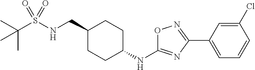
C(S(NCC1CCC(NC2=NC(C3=CC=CC(Cl)=C3)=NO2)CC1)(=O)=O)(C)(C)C
